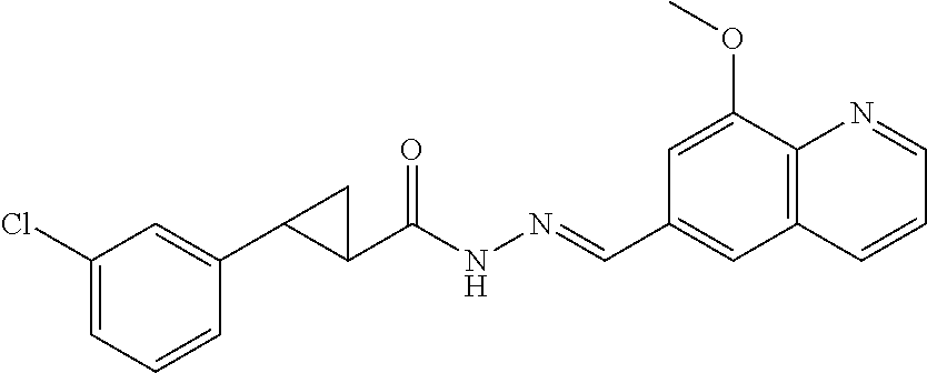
C1(Cl)=CC=CC(C2C(C(NN=CC3=CC4=C(C(OC)=C3)N=CC=C4)=O)C2)=C1
